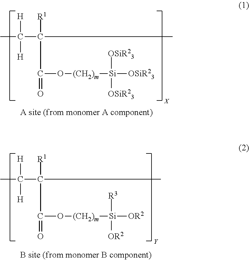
CC(C(C)([R1])C(=O)O[(CH2)m][Si]([OSiR23])([OSiR23])[OSiR23])([H])[H].CC(C(C)([R1])C(=O)O[(CH2)m][Si]([OR2])([R3])[OR2])([H])[H]
